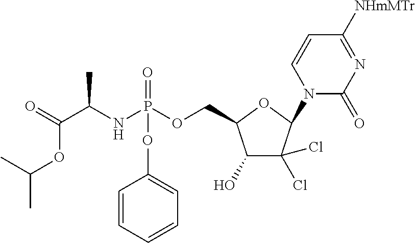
C1=CC=CC=C1OP(=O)(OCC1C(O)C(Cl)(Cl)C(N2C(=O)N=C([NHmMTr])C=C2)O1)NC(C(OC(C)C)=O)C
